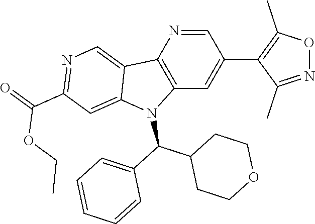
C12=C(N(C(C3=CC=CC=C3)C3CCOCC3)C3=CC(C(OCC)=O)=NC=C13)C=C(C1=C(C)ON=C1C)C=N2
